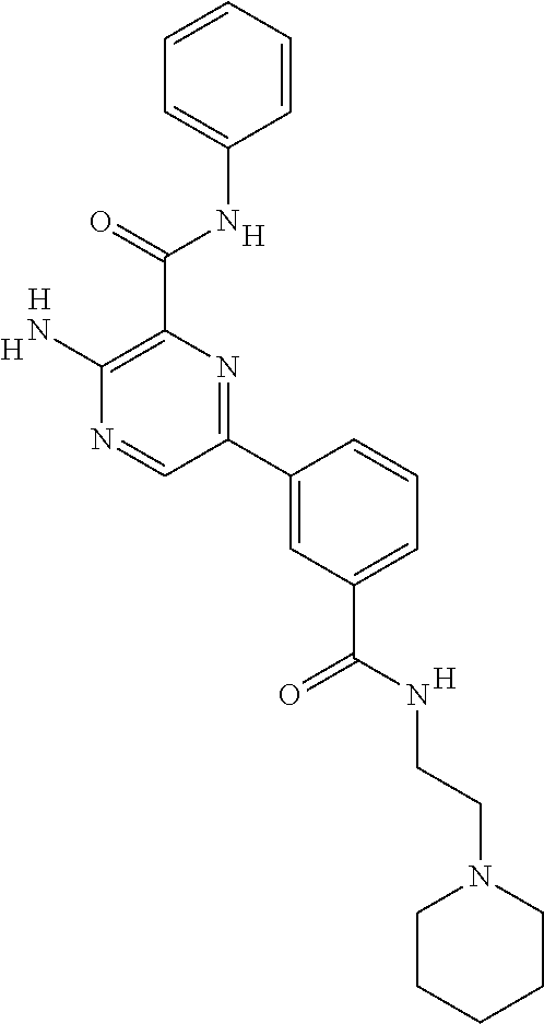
[H].C1(N)=C(C(NC2=CC=CC=C2)=O)N=C(C2=CC(C(=O)NCCN3CCCCC3)=CC=C2)C=N1.[H].[H].[H]
